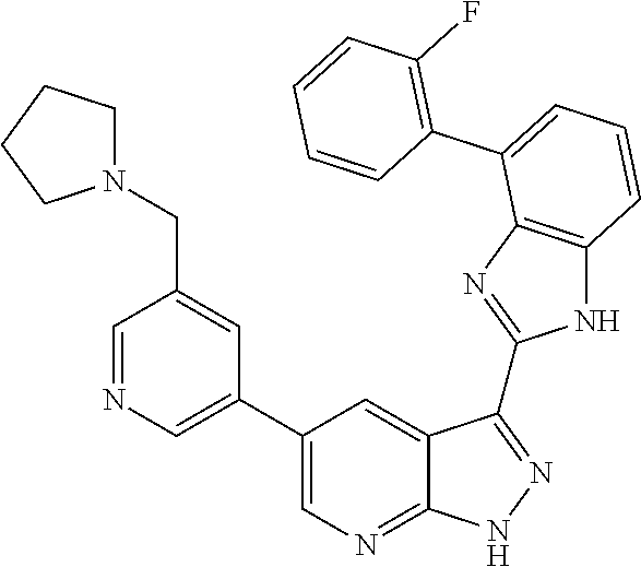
C1(F)=C(C2=CC=CC3=C2N=C(C2=NNC4=NC=C(C5=CN=CC(CN6CCCC6)=C5)C=C42)N3)C=CC=C1
